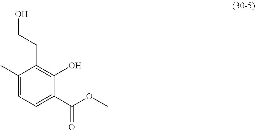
C1(C)=CC=C(C(OC)=O)C(O)=C1CCO
